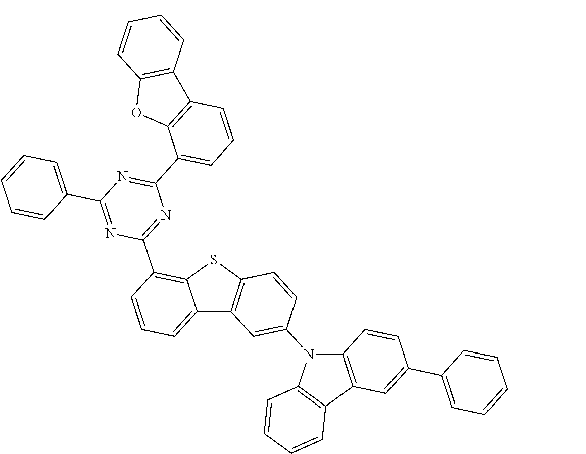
C12=CC=CC(C3=NC(C4=CC=CC5=C4OC4=C5C=CC=C4)=NC(C4=CC=CC=C4)=N3)=C1SC1=C2C=C(N2C3=C(C4=C2C=CC=C4)C=C(C2=CC=CC=C2)C=C3)C=C1
